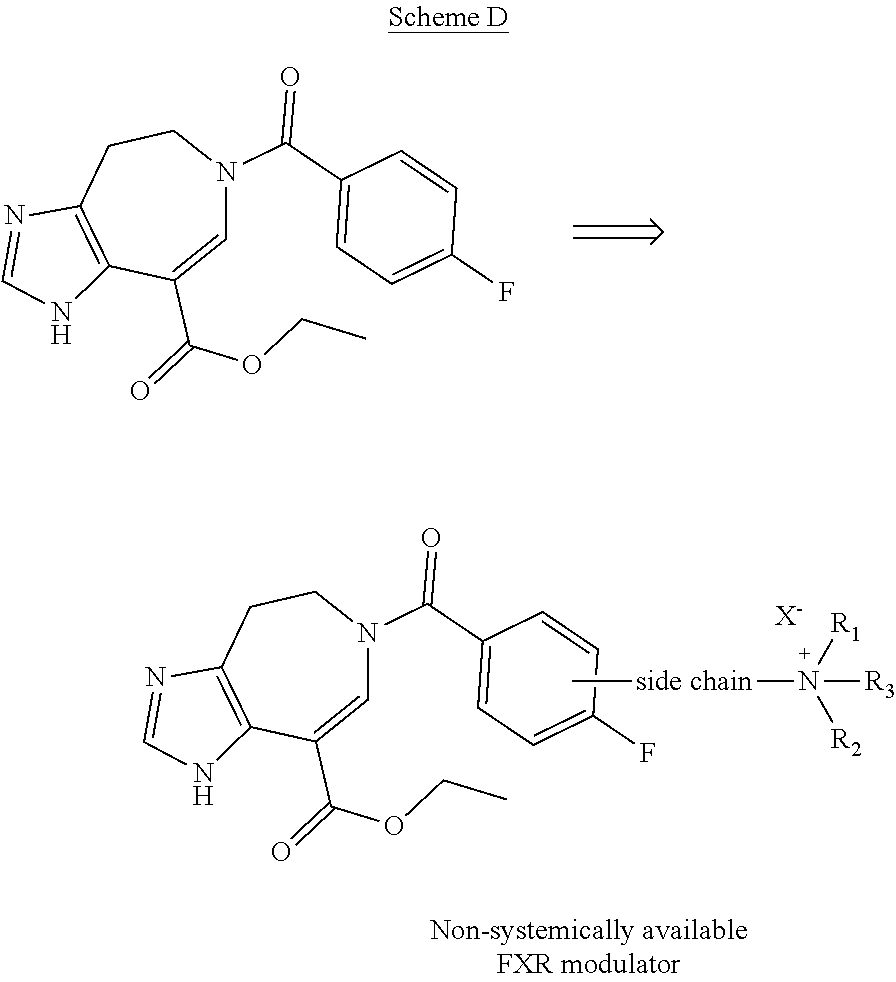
C(OC(C1=CN(C(C2=CC=C(F)C=C2)=O)CCC2=C1NC=N2)=O)C.[R1]N([side chain]C)([R2])[R3].[X-].C(OC(C1=CN(C(C2=CC=C(F)C=C2)=O)CCC2=C1NC=N2)=O)C
